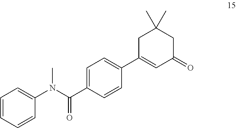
C1=C(C(N(C2=CC=CC=C2)C)=O)C=CC(C2=CC(=O)CC(C)(C)C2)=C1
